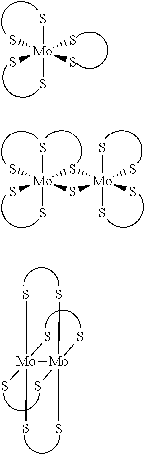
S[Mo](S)(S)(S)(S)S.S[Mo]1(S)(S)(S)S[Mo](S)(S)(S)(S)S1.[Mo](S)(S)(S)(S)[Mo](S)(S)(S)S
